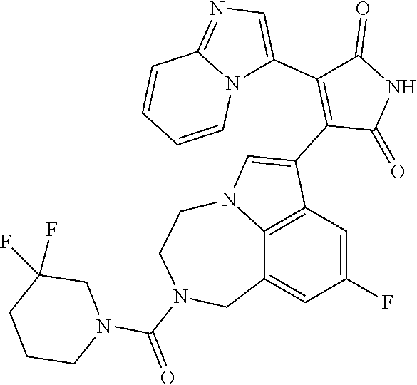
C1(C2=CN=C3N2C=CC=C3)=C(C2=CN3C4=C2C=C(F)C=C4CN(C(=O)N2CC(F)(F)CCC2)CC3)C(=O)NC1=O
